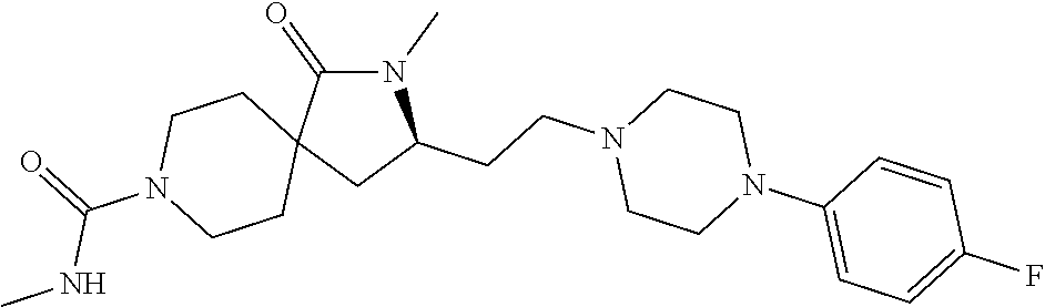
N1(C)C(=O)C2(CC1CCN1CCN(C3=CC=C(F)C=C3)CC1)CCN(C(=O)NC)CC2
